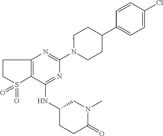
N1=C(NC2CN(C)C(=O)CC2)C2=C(N=C1N1CCC(C3=CC=C(Cl)C=C3)CC1)CCS2(=O)=O
